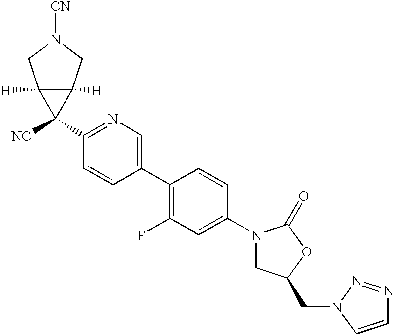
C1(N2CC(CN3C=CN=N3)OC2=O)=CC(F)=C(C2=CN=C(C3([NC])C4([H])C3([H])CN([CN])C4)C=C2)C=C1
